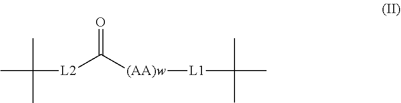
O=C([(AA)w][L1]C(C)(C)C)[L2]C(C)(C)C
